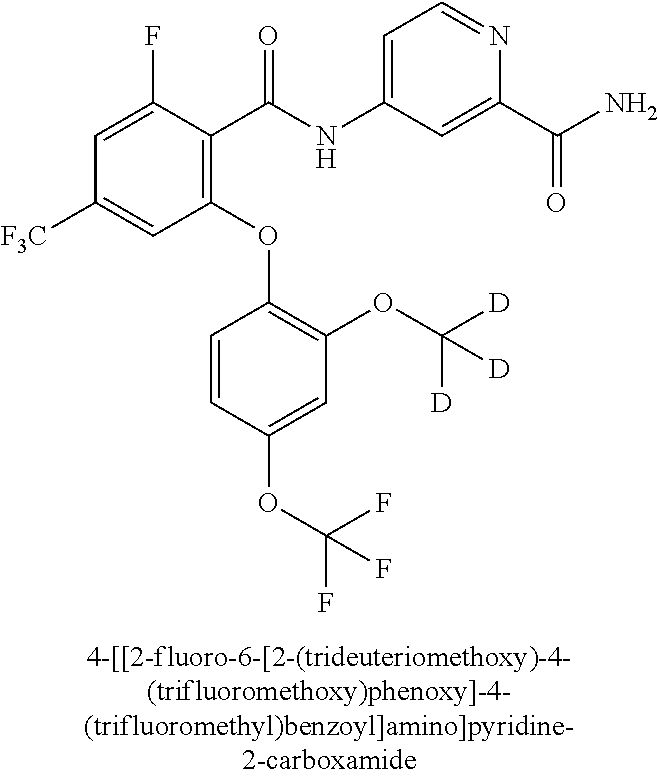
C1=C(F)C(C(NC2=CC=NC(C(N)=O)=C2)=O)=C(OC2=C(OC([D])([D])[D])C=C(OC(F)(F)F)C=C2)C=C1[F3C]
